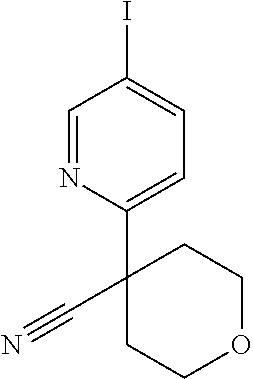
C1=NC(C2(C#N)CCOCC2)=CC=C1I
